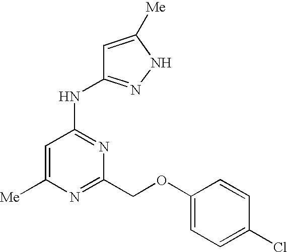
C1=C([Me])N=C(COC2=CC=C(Cl)C=C2)N=C1NC1=NNC([Me])=C1
